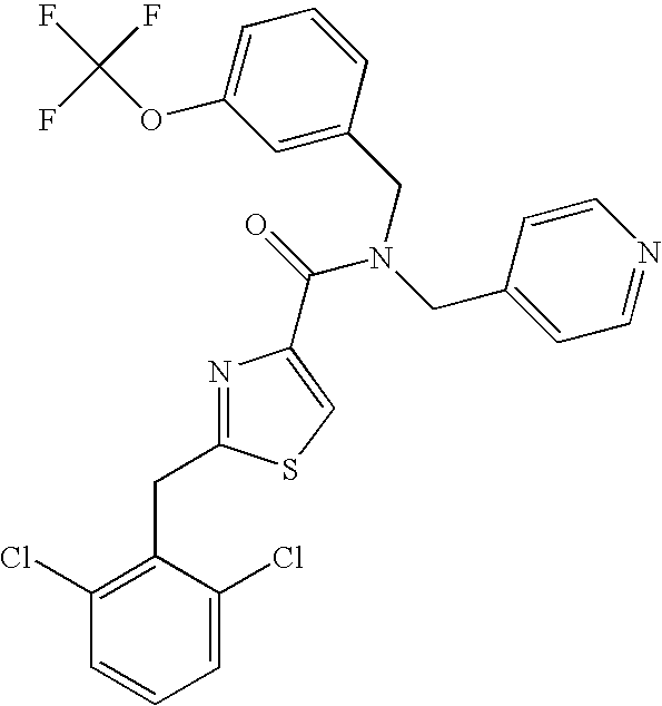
N1=C(CC2=C(Cl)C=CC=C2Cl)SC=C1C(=O)N(CC1=CC=NC=C1)CC1=CC(OC(F)(F)F)=CC=C1
